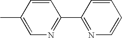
CC1=CN=C(C2=NC=CC=C2)C=C1
